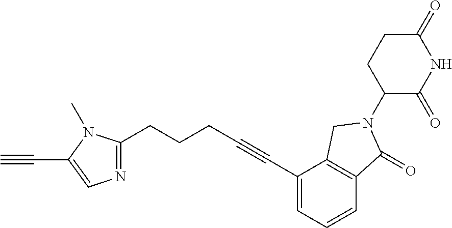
C1(=O)CCC(N2C(=O)C3=C(C(C#CCCCC4=NC=C(C#C)N4C)=CC=C3)C2)C(=O)N1
